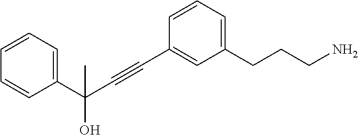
C1=CC=C(CCCN)C=C1C#CC(C1=CC=CC=C1)(O)C
